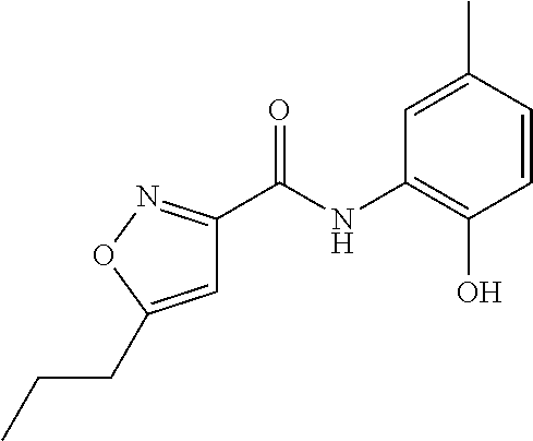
C(NC1=C(O)C=CC(C)=C1)(=O)C1=NOC(CCC)=C1
